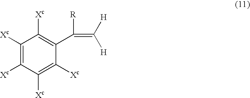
C1([Xc])=C([Xc])C([Xc])=C([Xc])C(C(=C([H])[H])[R])=C1[Xc]
